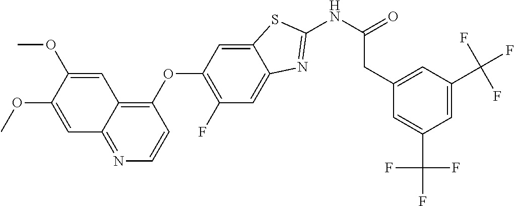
C1=C(OC)C(OC)=CC2=C(OC3=C(F)C=C4C(=C3)SC(NC(=O)CC3=CC(C(F)(F)F)=CC(C(F)(F)F)=C3)=N4)C=CN=C12
